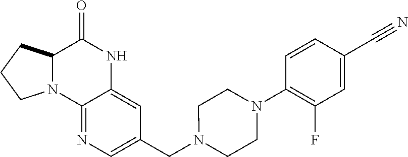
C1(CN2CCN(C3=C(F)C=C(C#N)C=C3)CC2)=CN=C2C(=C1)NC(=O)C1N2CCC1
